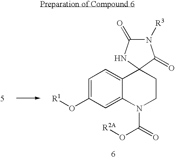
N1([R3])C(=O)NC2(C1=O)C1=CC=C(O[R1])C=C1N(C(=O)O[R2A])CC2
